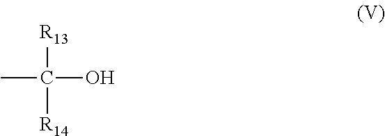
CC(O)([R13])[R14]
